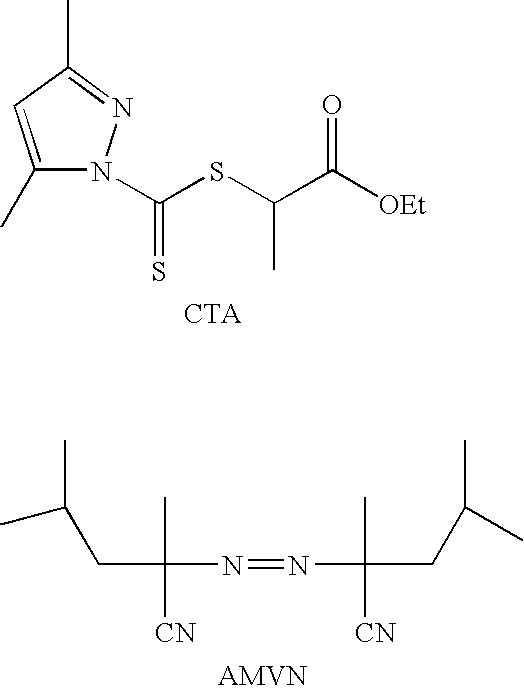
C1=C(C)N(C(SC(C([OEt])=O)C)=S)N=C1C.C(N=NC(C)([CN])CC(C)C)([CN])(C)CC(C)C
